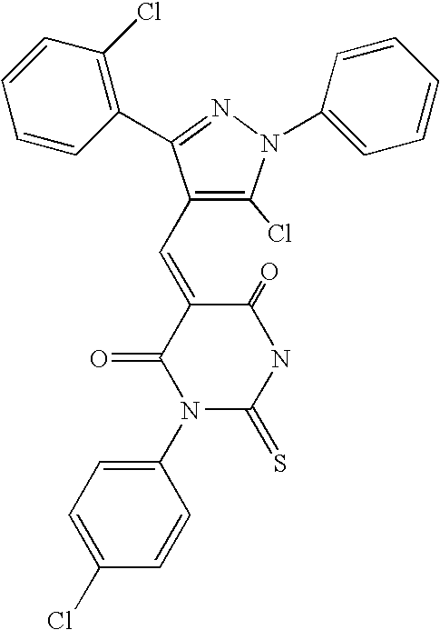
C1(=O)C(=CC2=C(Cl)N(C3=CC=CC=C3)N=C2C2=C(Cl)C=CC=C2)C(=O)N(C2=CC=C(Cl)C=C2)C(=S)N1
